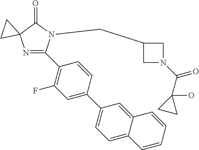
N1=C(C2=C(F)C=C(C3=CC=C4C(=C3)C=CC=C4)C=C2)N(CC2CN(C(C3(O)CC3)=O)C2)C(=O)C12CC2
